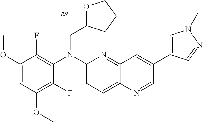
C1(OC)=CC(OC)=C(F)C(N(C2=CC=C3C(=N2)C=C(C2=CN(C)N=C2)C=N3)CC2OCCC2)=C1F
